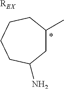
[REX].C1C(C)CCCCC1N.*
